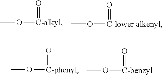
O=[C-lower alkenyl]OC.O=[C-alkyl]OC.O=[C-benzyl]OC.O=[C-phenyl]OC
